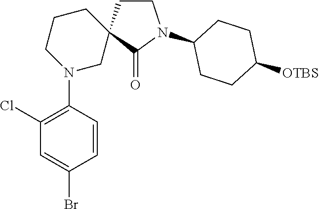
C1N(C2=C(Cl)C=C(Br)C=C2)CC2(CC1)CCN(C1CCC([OTBS])CC1)C2=O
